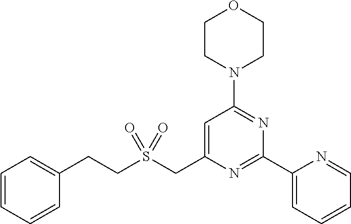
C1CN(C2=NC(C3=CC=CC=N3)=NC(CS(CCC3=CC=CC=C3)(=O)=O)=C2)CCO1
